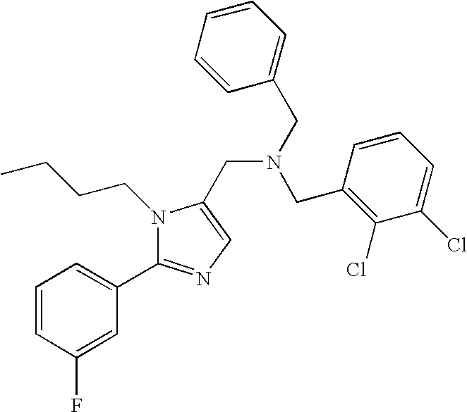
C1=CC(F)=CC(C2=NC=C(CN(CC3=CC=CC=C3)CC3=C(Cl)C(Cl)=CC=C3)N2CCCC)=C1
